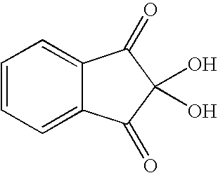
C1=CC=C2C(=C1)C(=O)C(O)(O)C2=O
